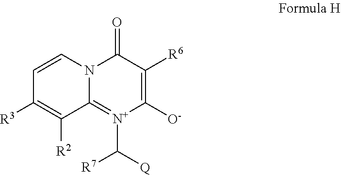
C1([R3])=C([R2])C2=[N+](C([Q])[R7])C([O-])=C([R6])C(=O)N2C=C1
